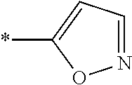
*C1=CC=NO1
